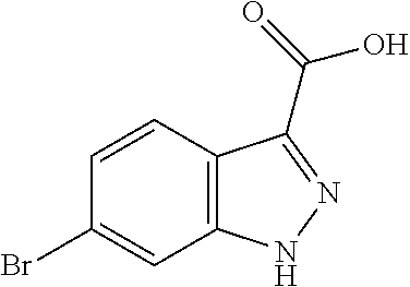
C1(Br)=CC2=C(C=C1)C(C(=O)O)=NN2
